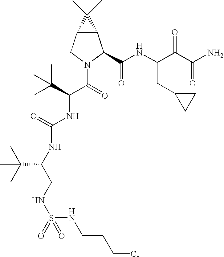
N(C(NC(C(N1C(C(NC(C(C(N)=O)=O)CC2CC2)=O)C2C(C1)C2(C)C)=O)C(C)(C)C)=O)C(CNS(=O)(=O)NCCCCl)C(C)(C)C
